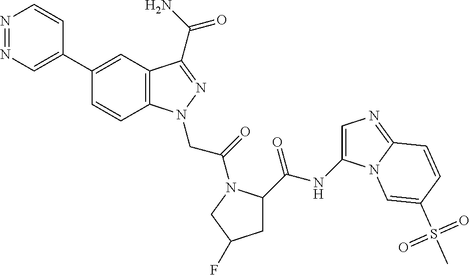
N1=NC=C(C2=CC3=C(C=C2)N(CC(=O)N2C(C(NC4=CN=C5N4C=C(S(C)(=O)=O)C=C5)=O)CC(F)C2)N=C3C(N)=O)C=C1
